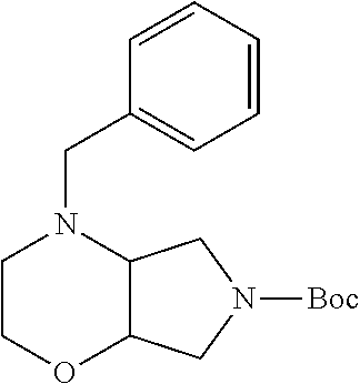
C12C(CN([Boc])C1)OCCN2CC1=CC=CC=C1
